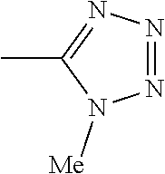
N1=NN=C(C)N1[Me]
